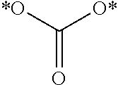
[*O]C([O*])=O
